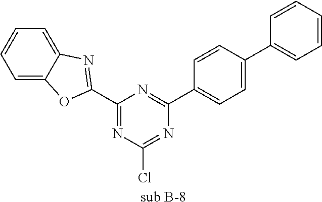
[sub B-8].C1(C2=NC3=CC=CC=C3O2)=NC(Cl)=NC(C2=CC=C(C3=CC=CC=C3)C=C2)=N1
